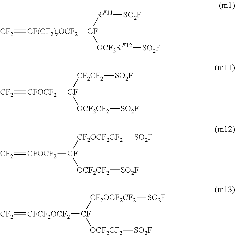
[CF(CF2)rOCF2]([CF]([RF11][SO2F])[OCF2RF12][SO2F])=[CF2].[CF2]=[CFOCF2][CF]([CF2CF2][SO2F])[OCF2CF2][SO2F].[CF2]=[CFOCF2][CF]([CF2OCF2CF2][SO2F])[OCF2CF2][SO2F].[CF2]=[CFCF2OCF2][CF]([CF2OCF2CF2][SO2F])[OCF2CF2][SO2F]
